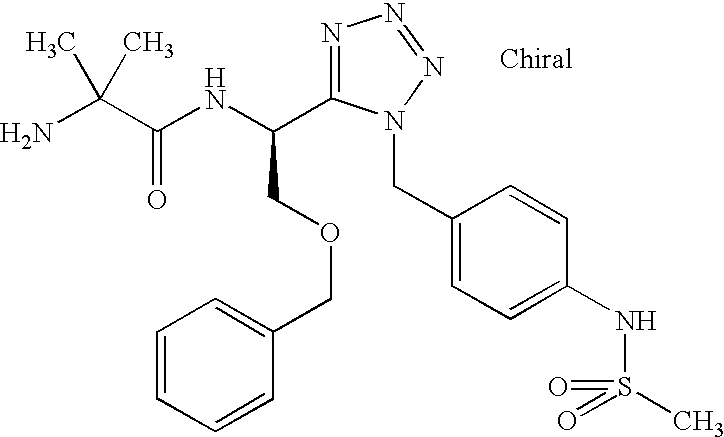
NC(C(NC(COCC1=CC=CC=C1)C1=NN=NN1CC1=CC=C(NS(C)(=O)=O)C=C1)=O)(C)C
